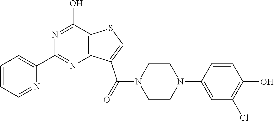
C1=CC=NC(C2=NC3=C(C(O)=N2)SC=C3C(N2CCN(C3=CC(Cl)=C(O)C=C3)CC2)=O)=C1
